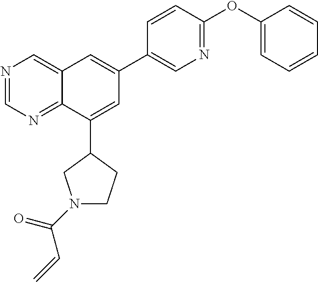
C1=CC(OC2=CC=CC=C2)=NC=C1C1=CC2=CN=CN=C2C(C2CN(C(=O)C=C)CC2)=C1
